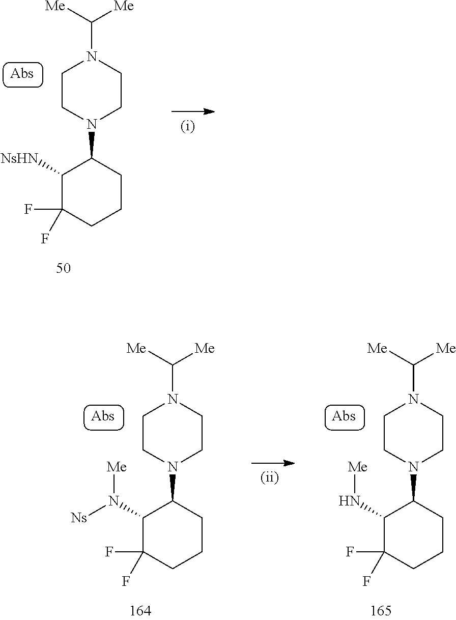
C1([NsHN])C(F)(F)CCCC1N1CCN(C([Me])[Me])CC1.C1(N([Ns])[Me])C(F)(F)CCCC1N1CCN(C([Me])[Me])CC1.C1(N[Me])C(F)(F)CCCC1N1CCN(C([Me])[Me])CC1
